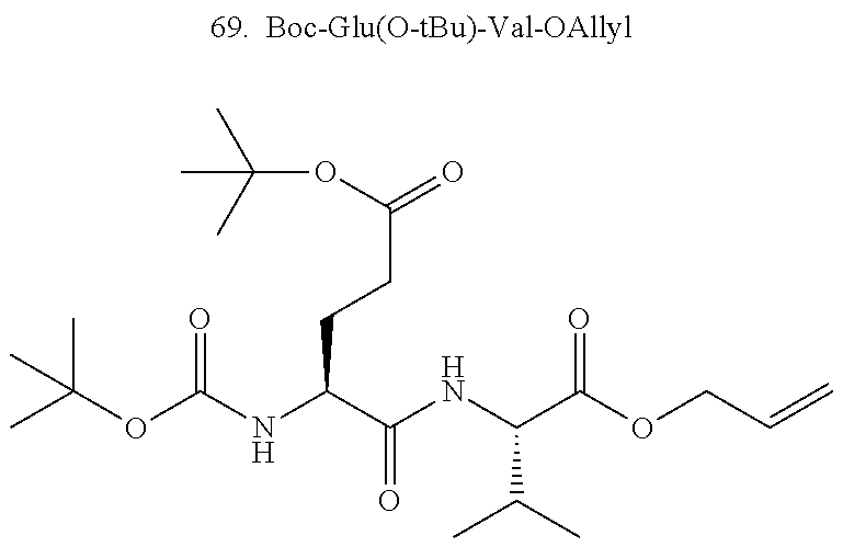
C(OC(NC(C(NC(C(OCC=C)=O)C(C)C)=O)CCC(=O)OC(C)(C)C)=O)(C)(C)C
